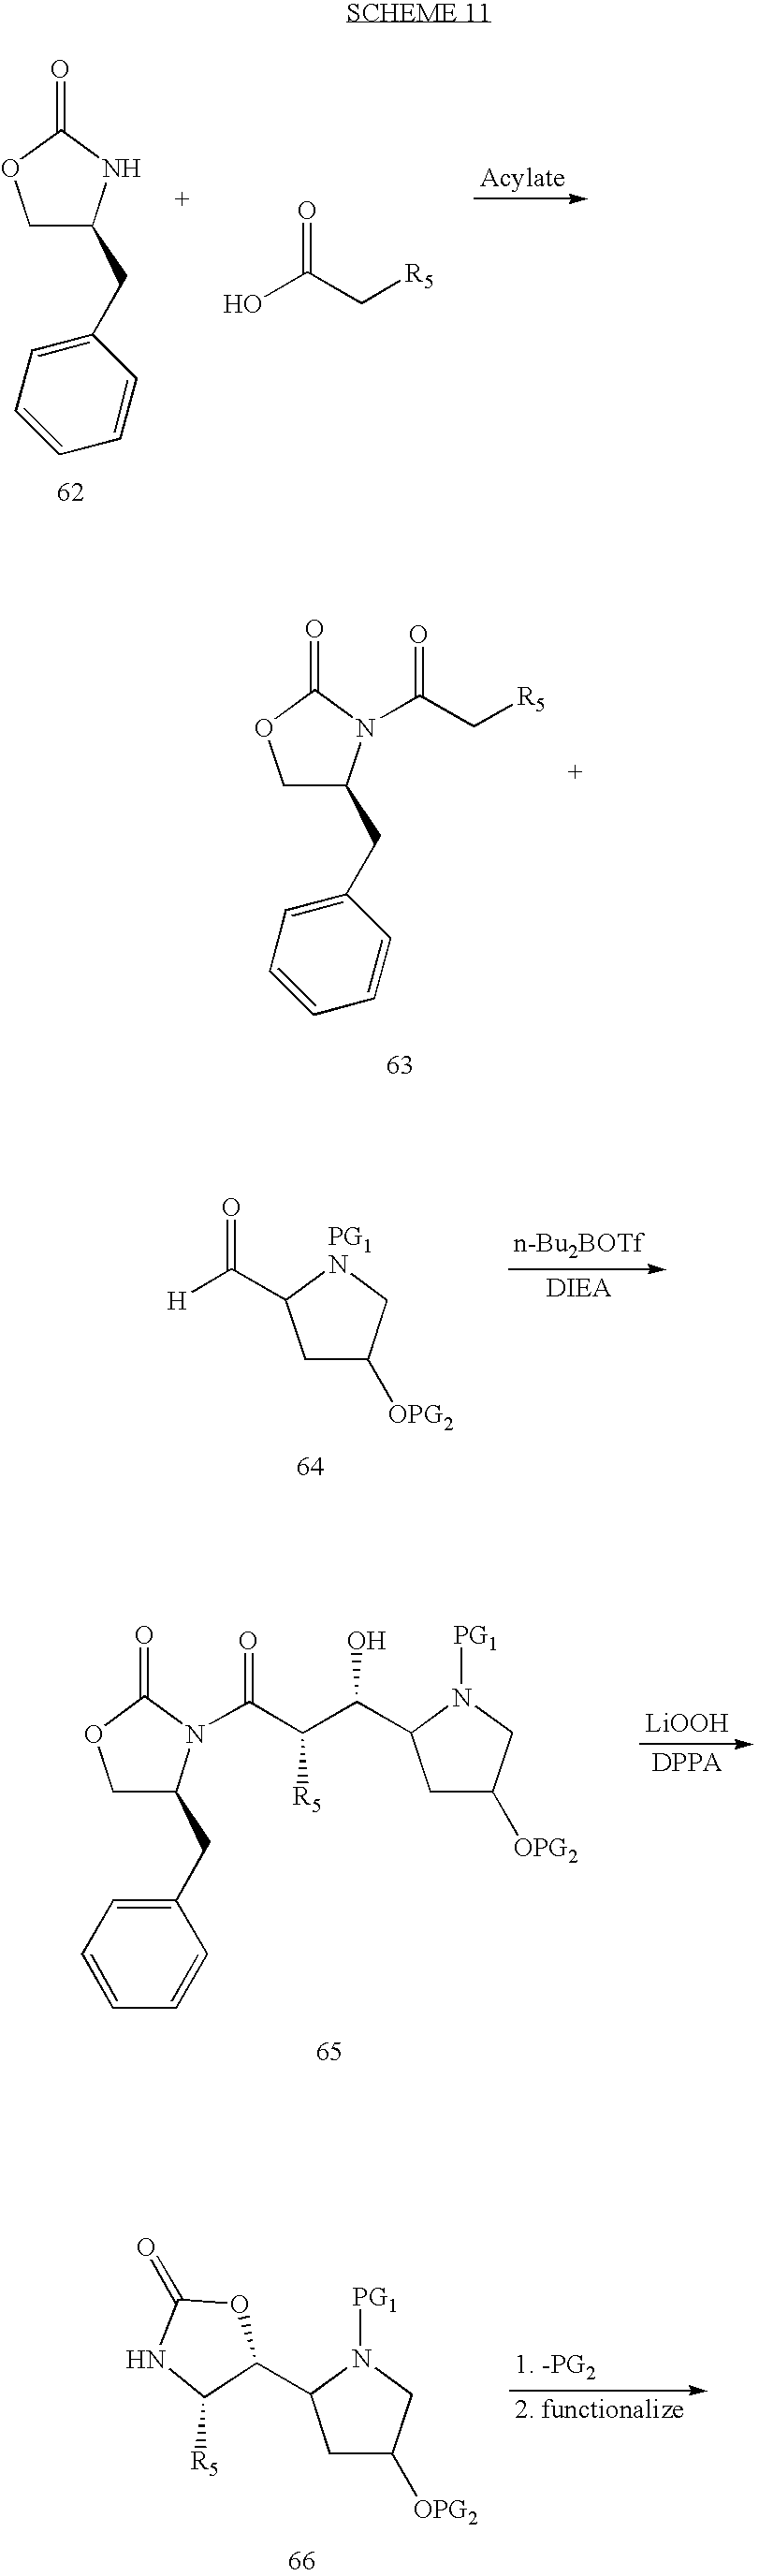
O=C1OCC(CC2=CC=CC=C2)N1.OC(C[R5])=O.O=C1OCC(CC2=CC=CC=C2)N1C(C[R5])=O.[PG1N]1C(C([H])=O)CC([OPG2])C1.[n-Bu2BOTf].[LiOOH].C1(=O)OCC(CC2=CC=CC=C2)N1C(C(C(C1N([PG1])CC([OPG2])C1)O)[R5])=O.[1. -PG2].N1([PG1])C(C2OC(=O)NC2[R5])CC([OPG2])C1
